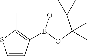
C1=CC(B2OC(C)(C)C(C)(C)O2)=C(C)S1
